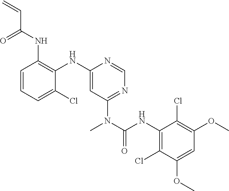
C1=CC=C(Cl)C(NC2=CC(N(C(NC3=C(Cl)C(OC)=CC(OC)=C3Cl)=O)C)=NC=N2)=C1NC(C=C)=O
